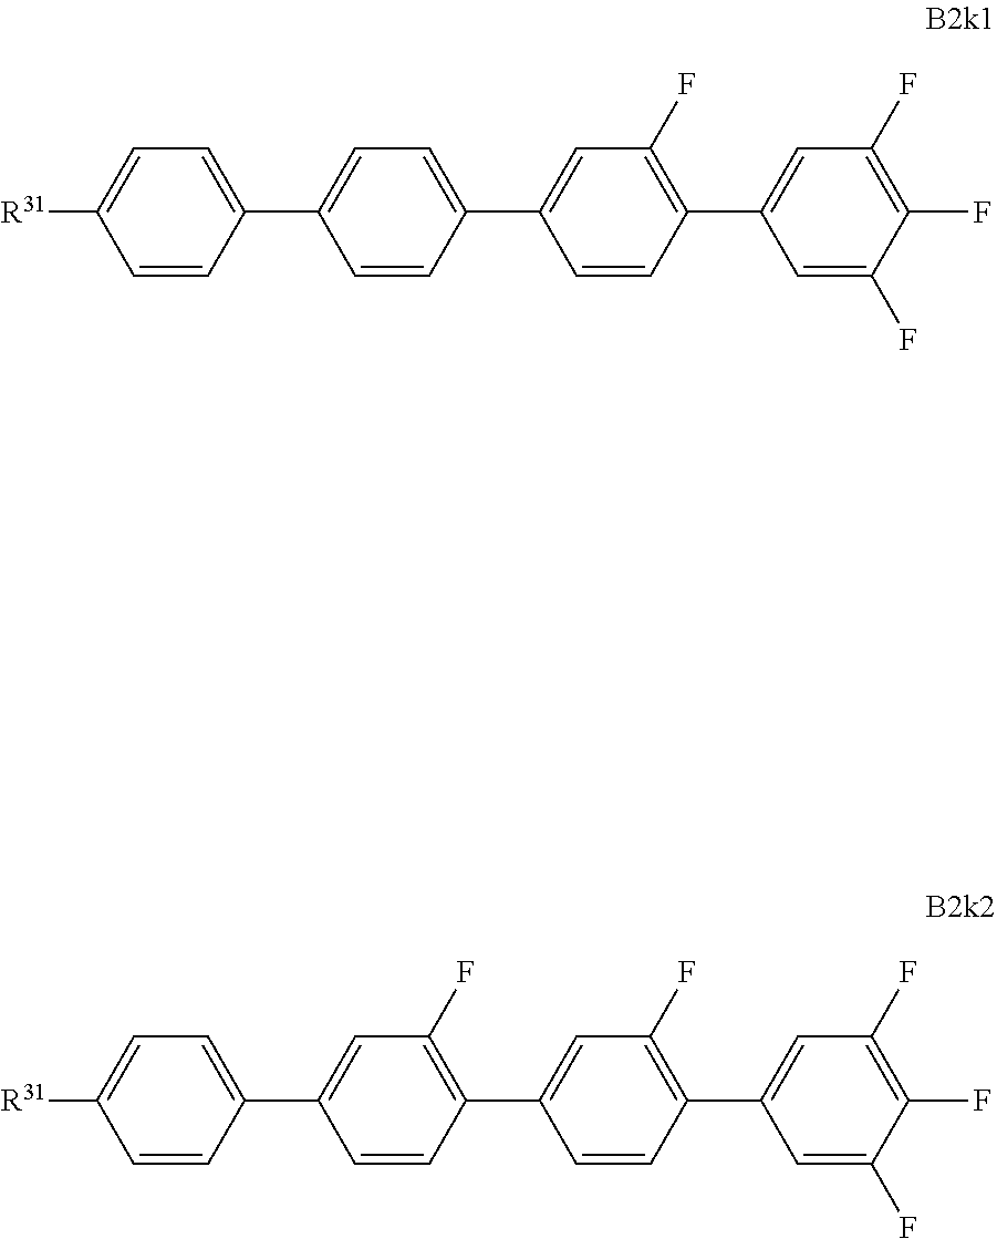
C1=CC(C2=CC=C(C3=CC(F)=C(C4=CC(F)=C(F)C(F)=C4)C=C3)C=C2)=CC=C1[R31].C1=CC(C2=CC(F)=C(C3=CC(F)=C(C4=CC(F)=C(F)C(F)=C4)C=C3)C=C2)=CC=C1[R31]
